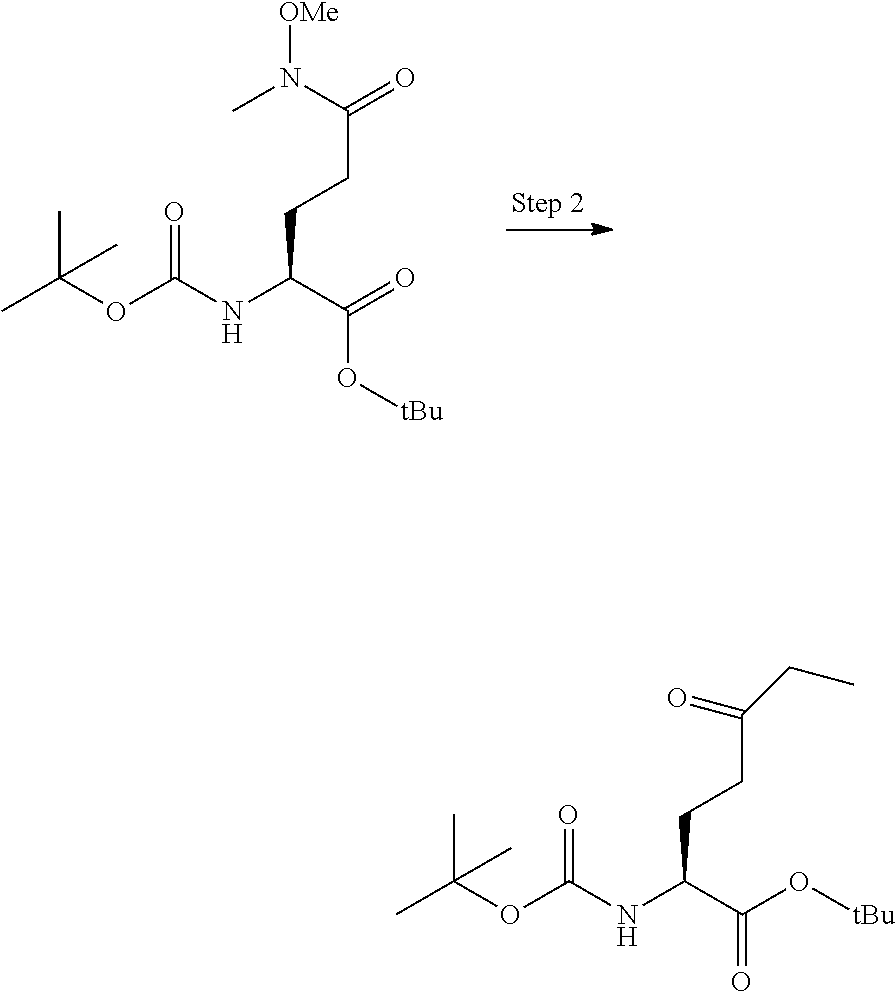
C(OC(NC(C(O[tBu])=O)CCC(CC)=O)=O)(C)(C)C.C(OC(NC(C(=O)O[tBu])CCC(N(C)[OMe])=O)=O)(C)(C)C
